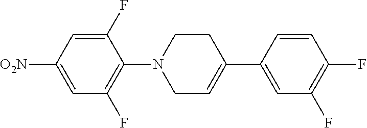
C1(N2CC=C(C3=CC(F)=C(F)C=C3)CC2)=C(F)C=C([O2N])C=C1F
